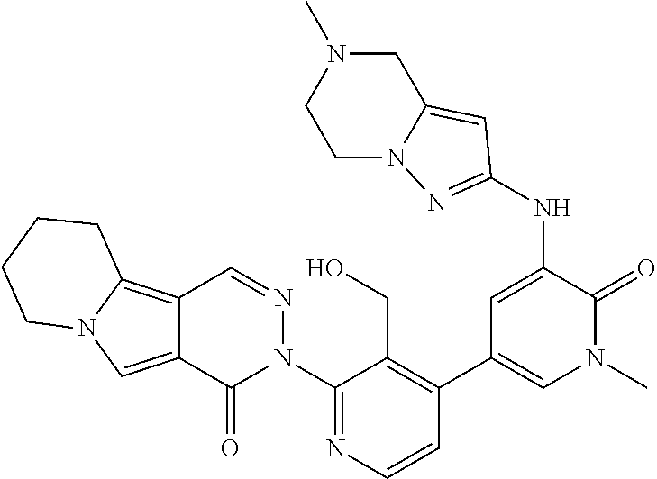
C1(N2N=CC3=C4N(C=C3C2=O)CCCC4)=NC=CC(C2=CN(C)C(=O)C(NC3=NN4C(=C3)CN(C)CC4)=C2)=C1CO
